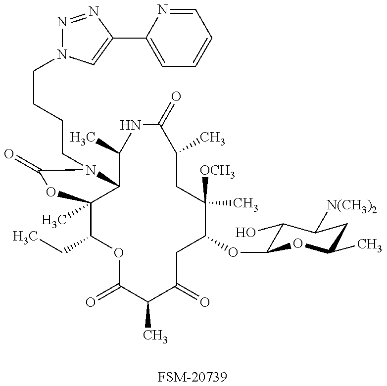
[FSM-20739].C1(CC)C2(C)C(N(CCCCN3N=NC(C4=CC=CC=N4)=C3)C(=O)O2)C(C)NC(=O)C(C)CC([OCH3])(C)C(OC2C(O)C([N(CH3)2])CC(C)O2)CC(=O)C(C)C(=O)O1
